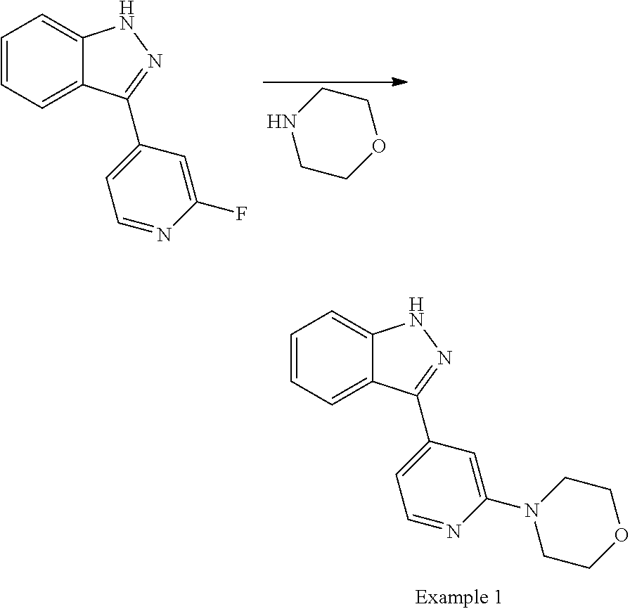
C1COCCN1.C1=CC=C2C(=C1)NN=C2C1=CC=NC(F)=C1.C1=CC=C2C(=C1)NN=C2C1=CC=NC(N2CCOCC2)=C1
